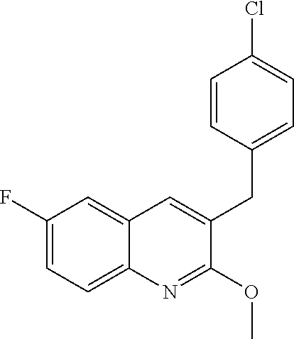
C1(F)=CC=C2C(=C1)C=C(CC1=CC=C(Cl)C=C1)C(OC)=N2
